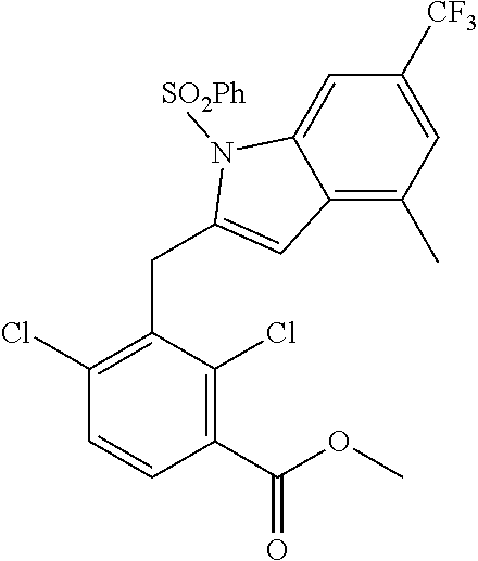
C1(C(OC)=O)=C(Cl)C(CC2=CC3=C(C)C=C([CF3])C=C3N2[SO2Ph])=C(Cl)C=C1
